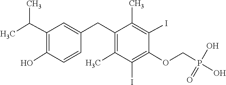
C1=C(CC2=C(C)C(I)=C(OCP(O)(O)=O)C(I)=C2C)C=CC(O)=C1C(C)C
